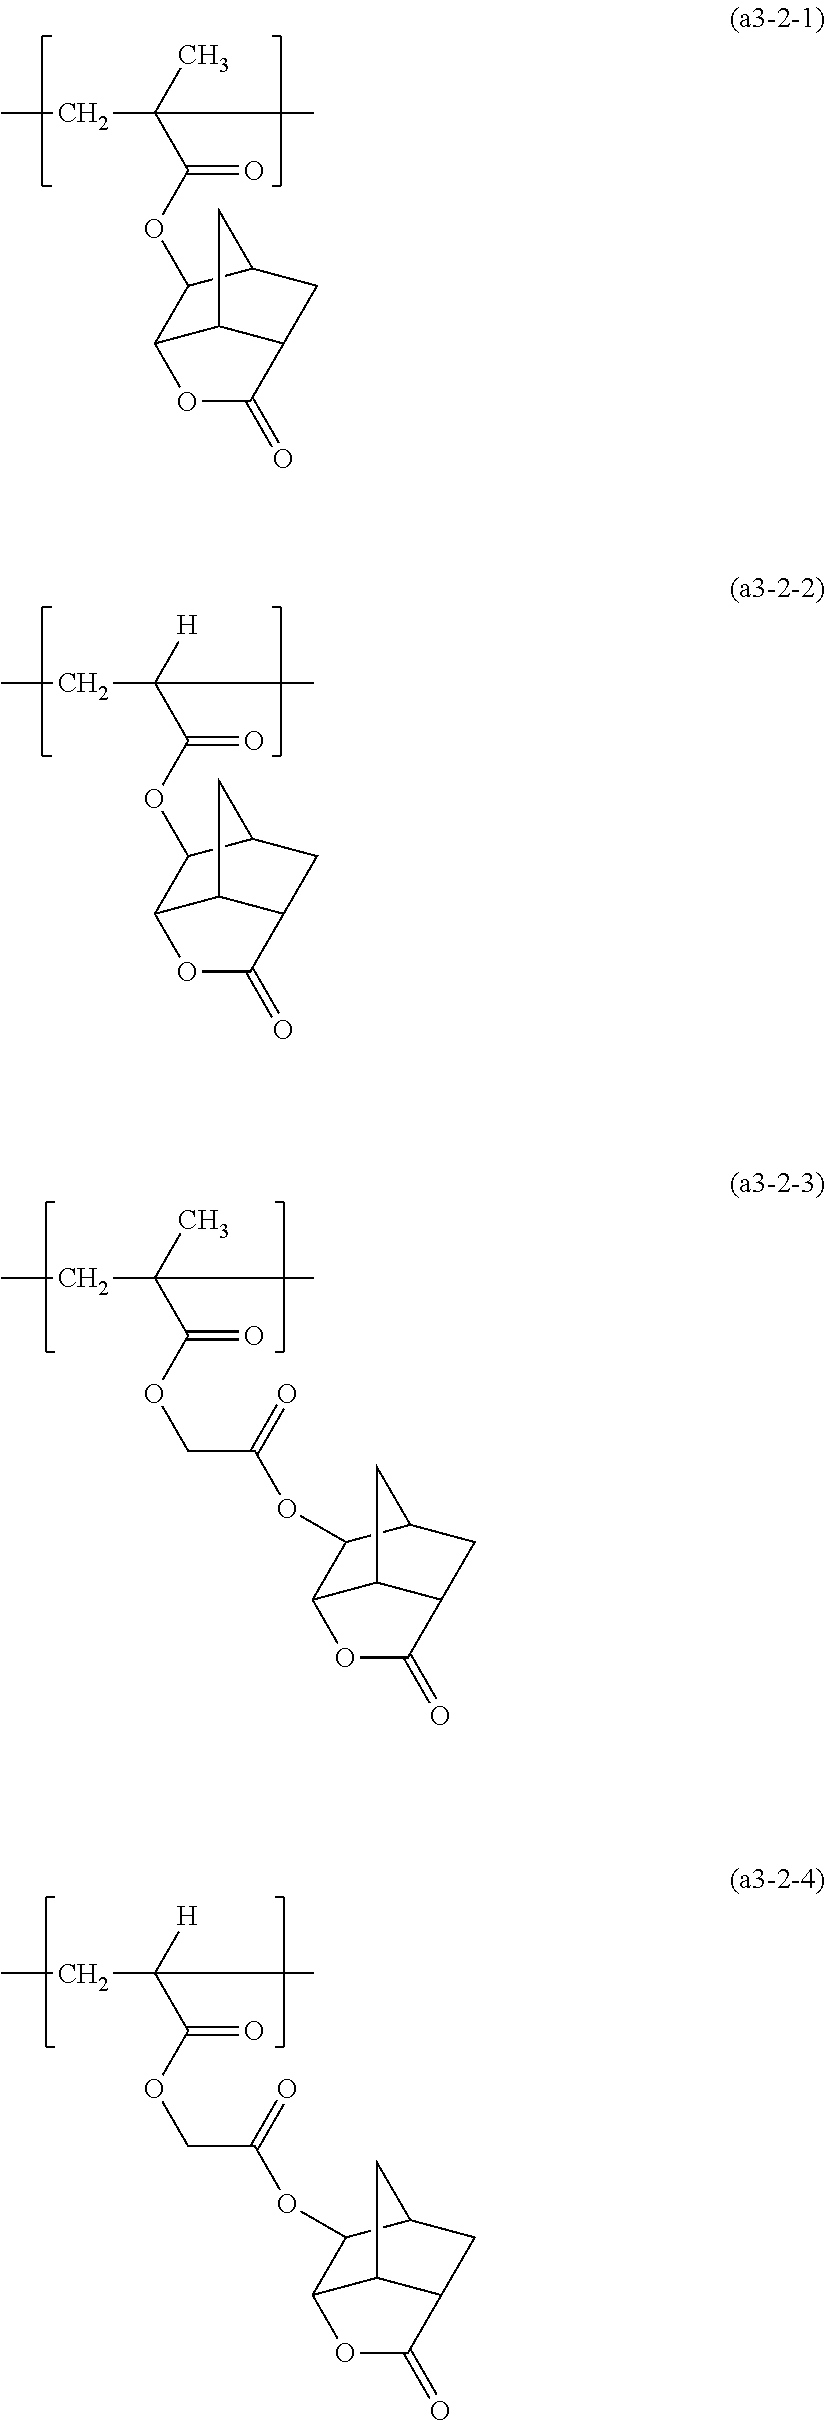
CCC(C(OC1C2C3C(CC1C3)C(=O)O2)=O)([H])C.CCC(C(OC1C2C3C(CC1C3)C(=O)O2)=O)(C)C.CCC(C(OCC(OC1C2C3C(CC1C3)C(=O)O2)=O)=O)(C)C.CCC(C(OCC(OC1C2C3C(CC1C3)C(=O)O2)=O)=O)([H])C
